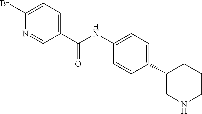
C1(C(NC2=CC=C(C3CNCCC3)C=C2)=O)=CC=C(Br)N=C1
